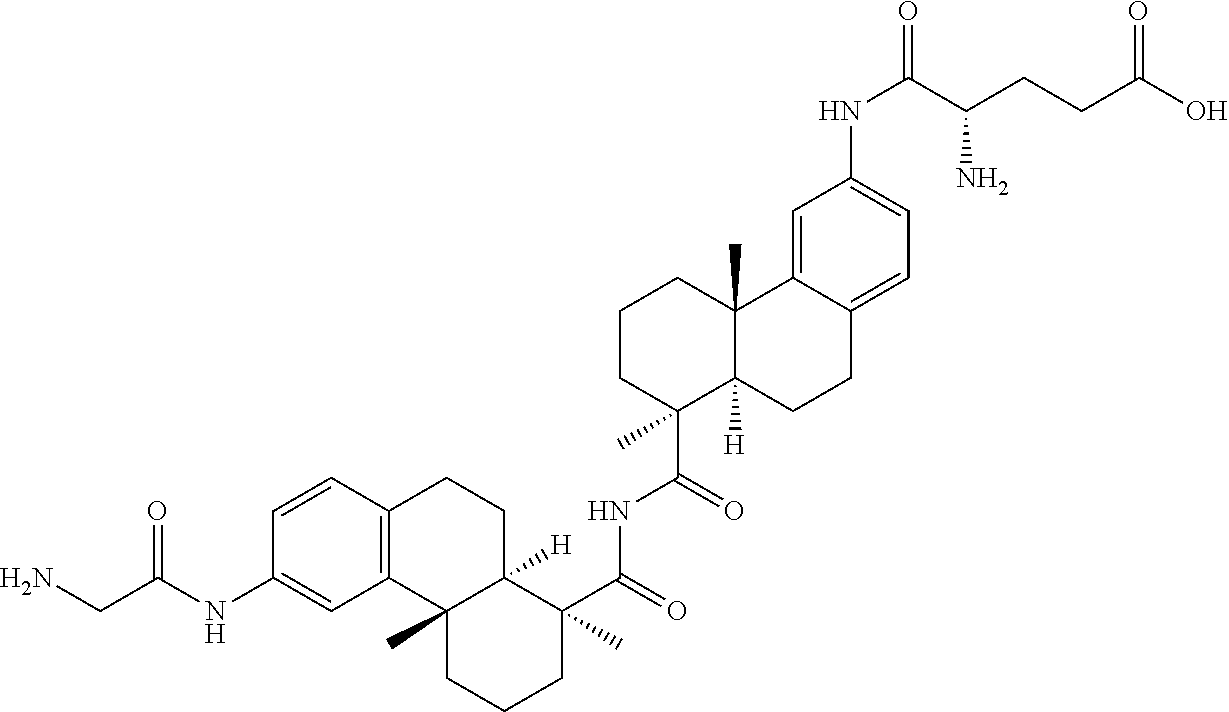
C1=CC2=C(C=C1NC(CN)=O)C1(C)C([H])(CC2)C(C(=O)NC(C2(C)C3([H])C(C)(CCC2)C2=CC(NC(=O)C(CCC(O)=O)N)=CC=C2CC3)=O)(C)CCC1
